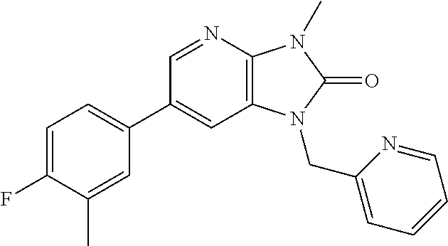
C1(C2=CC=C(F)C(C)=C2)=CC2=C(N=C1)N(C)C(=O)N2CC1=CC=CC=N1
